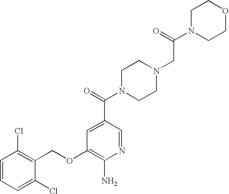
C1=CC=C(Cl)C(COC2=C(N)N=CC(C(=O)N3CCN(CC(N4CCOCC4)=O)CC3)=C2)=C1Cl
